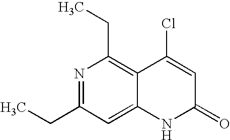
N1=C(CC)C=C2C(=C1CC)C(Cl)=CC(=O)N2
